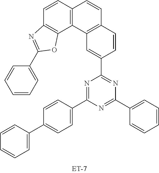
C1(C2=CC3=C(C=C2)C=CC2=C3C3=C(C=C2)N=C(C2=CC=CC=C2)O3)=NC(C2=CC=CC=C2)=NC(C2=CC=C(C3=CC=CC=C3)C=C2)=N1
